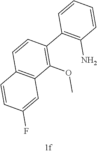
C12=C(C(OC)=C(C3=C(N)C=CC=C3)C=C1)C=C(F)C=C2
